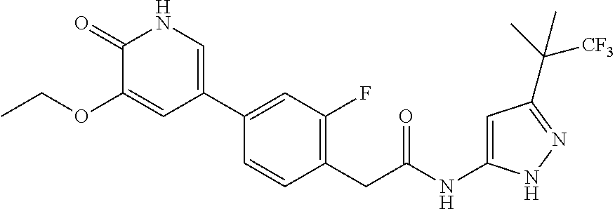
C1=C(NC(CC2=C(F)C=C(C3=CNC(=O)C(OCC)=C3)C=C2)=O)NN=C1C(C)([CF3])C
